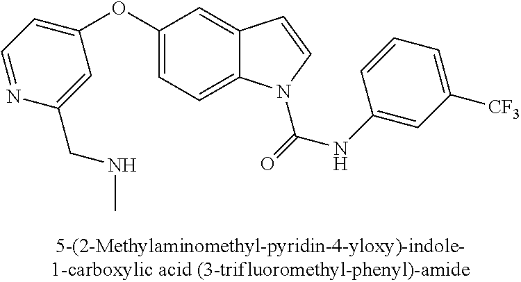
C1(OC2=CC=NC(CNC)=C2)=CC=C2C(=C1)C=CN2C(NC1=CC([CF3])=CC=C1)=O
